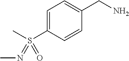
C1=C(S(C)(=NC)=O)C=CC(CN)=C1
